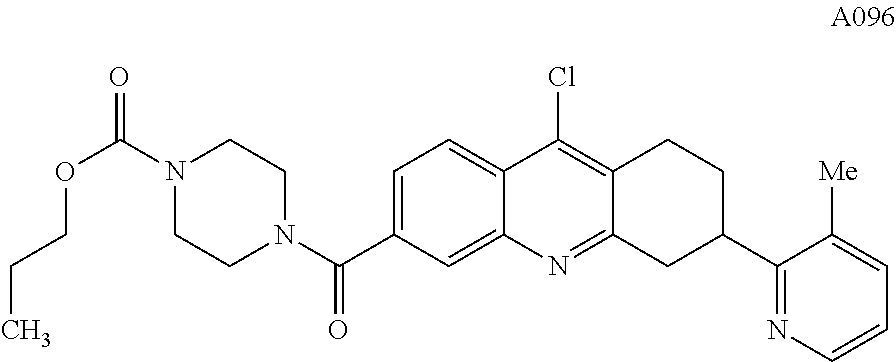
C1=C(C(N2CCN(C(=O)OCCC)CC2)=O)C=C2C(=C1)C(Cl)=C1C(=N2)CC(C2=NC=CC=C2[Me])CC1
